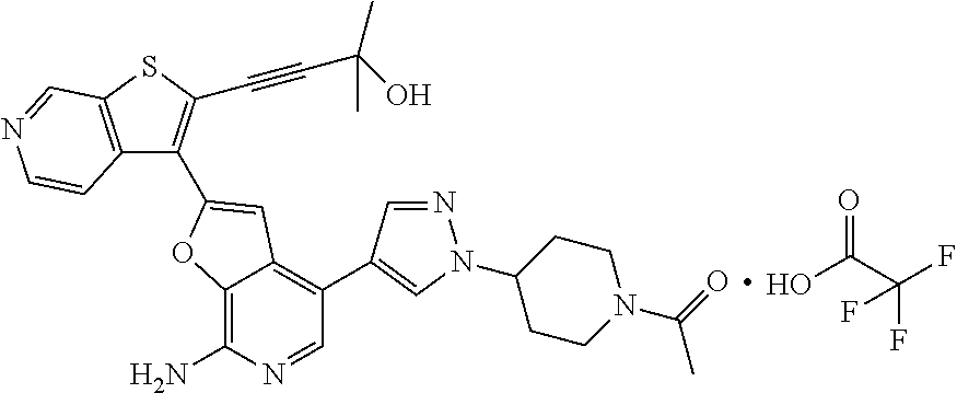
C12=C(N)N=CC(C3=CN(C4CCN(C(=O)C)CC4)N=C3)=C1C=C(C1=C(C#CC(O)(C)C)SC3=C1C=CN=C3)O2.OC(C(F)(F)F)=O
